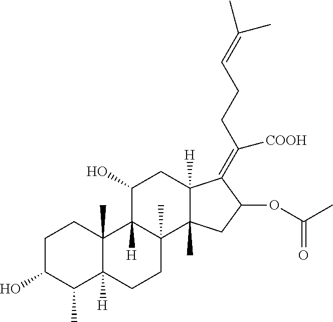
C1C(O)C(C)C2([H])C(C)(C1)C1([H])C(C)(CC2)C2(C)C([H])(CC1O)C(=C([COOH])CCC=C(C)C)C(OC(C)=O)C2
